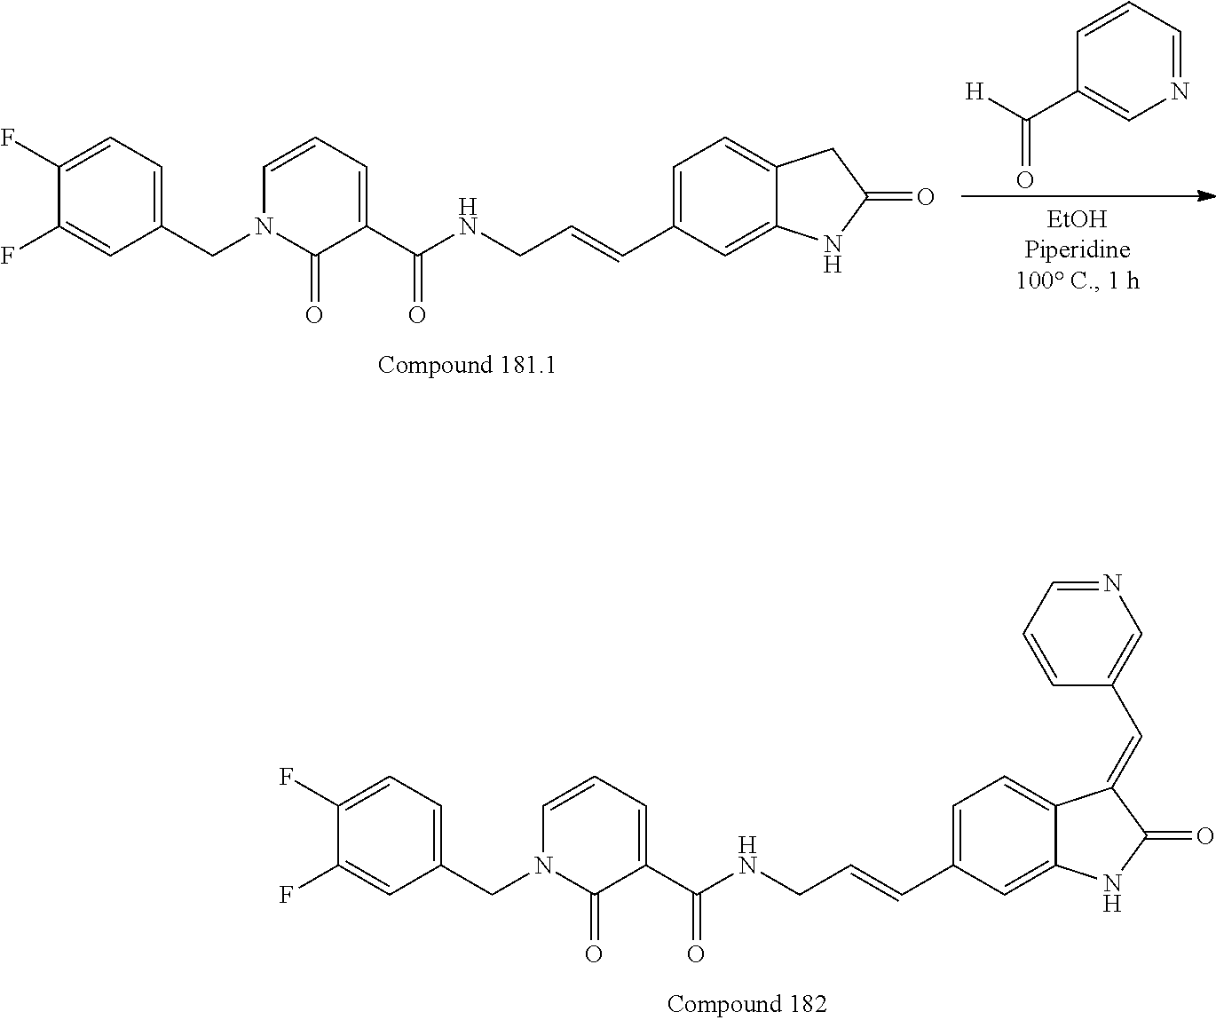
C12=CC(C=CCNC(C3=CC=CN(CC4=CC=C(F)C(F)=C4)C3=O)=O)=CC=C1C(=CC1=CN=CC=C1)C(=O)N2.C12=CC(C=CCNC(C3=CC=CN(CC4=CC=C(F)C(F)=C4)C3=O)=O)=CC=C1CC(=O)N2.N1=CC=CC(C([H])=O)=C1
